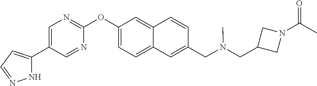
N1C(C2=CN=C(OC3=CC=C4C(=C3)C=CC(CN(CC3CN(C(C)=O)C3)C)=C4)N=C2)=CC=N1
